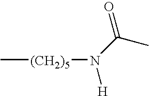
C[(CH2)5]N([H])C(C)=O
